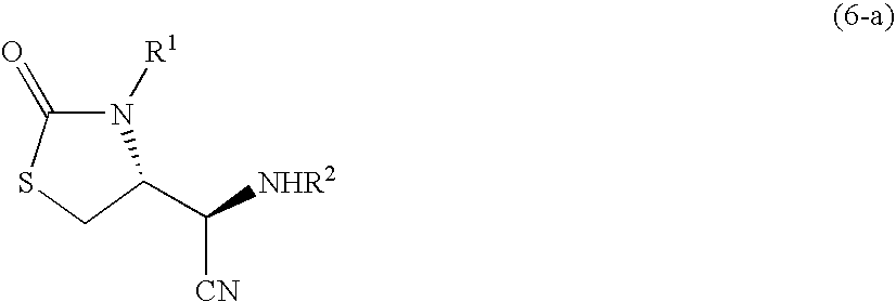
N1([R1])C(=O)SCC1C([NHR2])[CN]
